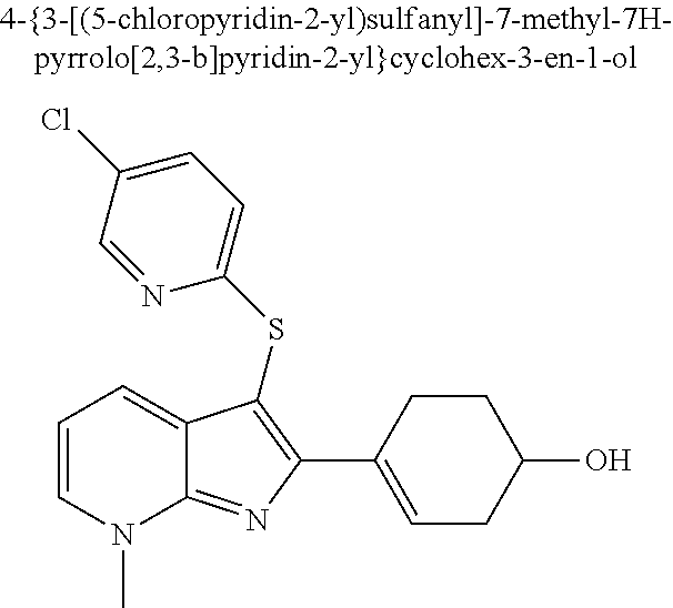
C1(C2=C(SC3=CC=C(Cl)C=N3)C3=CC=CN(C)C3=N2)=CCC(O)CC1
